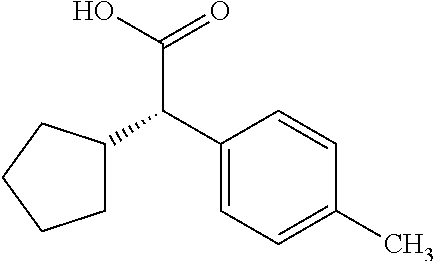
C1(C(C(O)=O)C2CCCC2)=CC=C(C)C=C1
